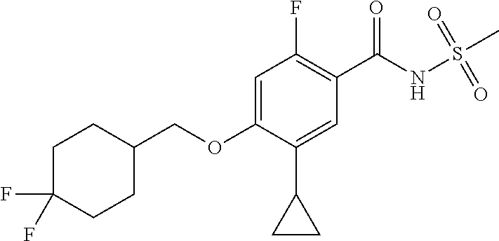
C1=C(OCC2CCC(F)(F)CC2)C(C2CC2)=CC(C(NS(=O)(=O)C)=O)=C1F
